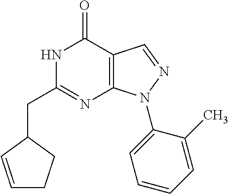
C12=C(N(C3=CC=CC=C3C)N=C1)N=C(CC1C=CCC1)NC2=O
